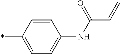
*C1=CC=C(NC(C=C)=O)C=C1
